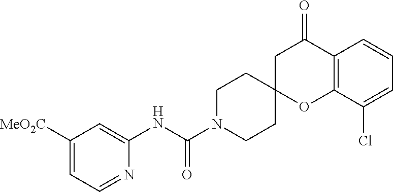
C1([MeO2C])=CC=NC(NC(N2CCC3(CC2)OC2=C(C(=O)C3)C=CC=C2Cl)=O)=C1
